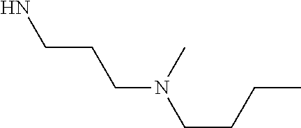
NCCCN(CCCC)C
